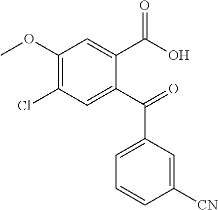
C1(OC)=C(Cl)C=C(C(=O)C2=CC=CC([CN])=C2)C(C(O)=O)=C1
